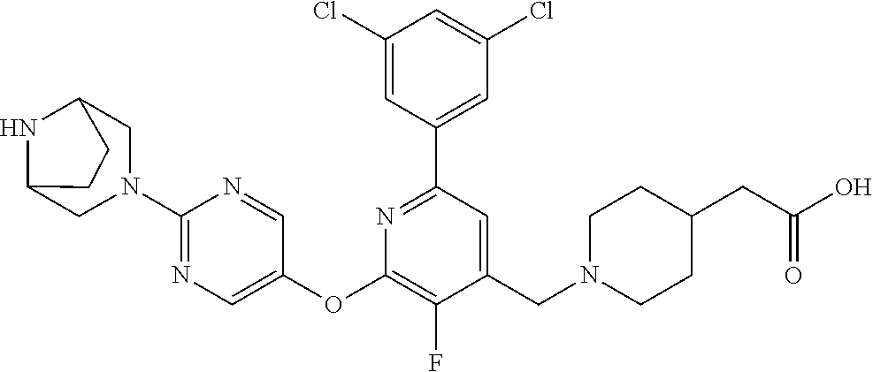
C1(Cl)=CC(C2=NC(OC3=CN=C(N4CC5NC(CC5)C4)N=C3)=C(F)C(CN3CCC(CC(O)=O)CC3)=C2)=CC(Cl)=C1
